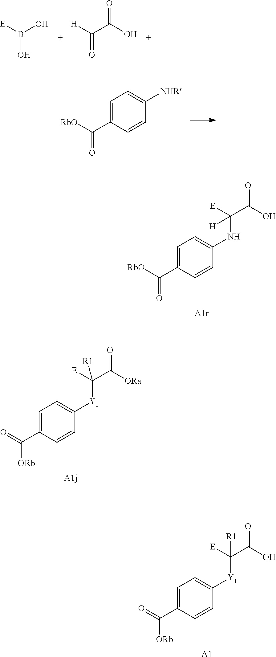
C1=C(C(=O)[ORb])C=CC([Y1]C(C([ORa])=O)([R1])[E])=C1.C1=C(C(=O)[ORb])C=CC([Y1]C(C(O)=O)([R1])[E])=C1.[A1].B(O)([E])O.[H]C(C(O)=O)=O.C1=C(C([RbO])=O)C=CC([NHR])=C1.C1=C(C([RbO])=O)C=CC(NC(C(O)=O)([E])[H])=C1
